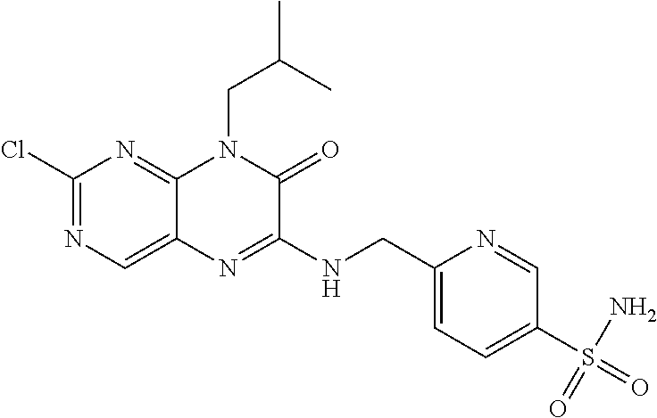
C1(Cl)=NC=C2C(=N1)N(CC(C)C)C(=O)C(NCC1=CC=C(S(N)(=O)=O)C=N1)=N2
